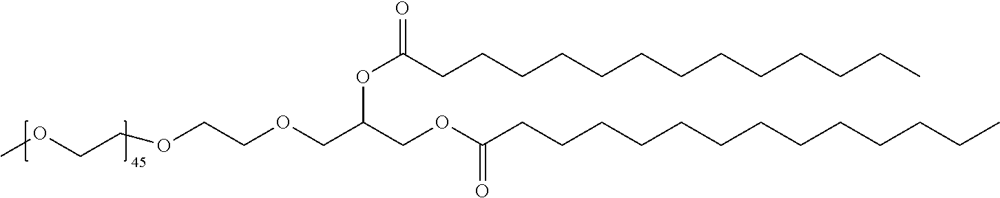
O(C(COC(CCCCCCCCCCCCC)=O)COCCOCCOC)C(CCCCCCCCCCCCC)=O
